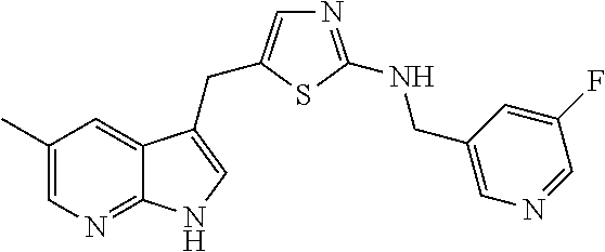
C1(C)=CN=C2C(=C1)C(CC1=CN=C(NCC3=CN=CC(F)=C3)S1)=CN2
